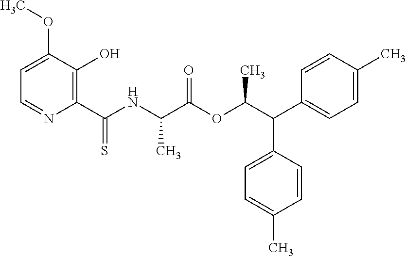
C1=C(OC)C(O)=C(C(NC(C(OC(C(C2=CC=C(C)C=C2)C2=CC=C(C)C=C2)C)=O)C)=S)N=C1
